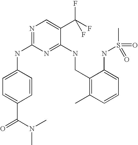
C1(CNC2=NC(NC3=CC=C(C(N(C)C)=O)C=C3)=NC=C2C(F)(F)F)=C(C)C=CC=C1NS(C)(=O)=O
